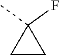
C1(F)(C)CC1
